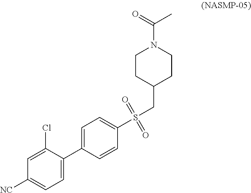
C1=C(C2=CC=C([NC])C=C2Cl)C=CC(S(CC2CCN(C(=O)C)CC2)(=O)=O)=C1
